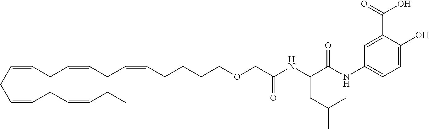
C(COCC(NC(CC(C)C)C(NC1=CC=C(O)C(C(=O)O)=C1)=O)=O)CCC=CCC=CCC=CCC=CCC=CCC
